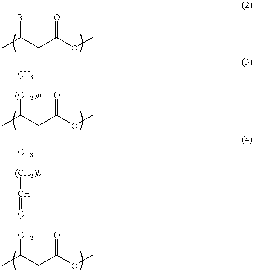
C(CC(OC)=O)(C)[R].C(CC(OC)=O)(C)[(CH2)n]C.C(CC(OC)=O)(C)CC=C[(CH2)k]C
